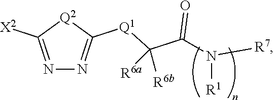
N1=C([X2])[Q2]C([Q1]C(C(N([R7])[R1])=O)([R6b])[R6a])=N1
